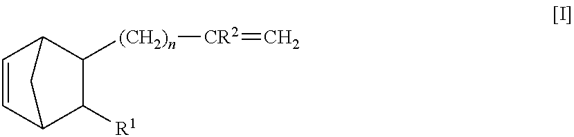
C1=CC2C([R1])C([(CH2)n][CR2]=C)C1C2
